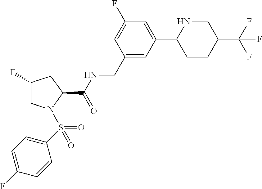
C1NC(C2=CC(F)=CC(CNC(C3CC(F)CN3S(=O)(C3=CC=C(F)C=C3)=O)=O)=C2)CCC1C(F)(F)F
